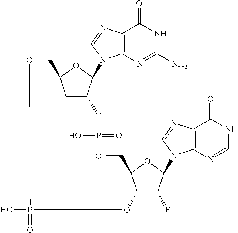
C12=C(N=CN1C1C3CC(O1)COP(=O)(O)OC1C(F)C(N4C5=C(C(=O)NC=N5)N=C4)OC1COP(=O)(O)O3)C(=O)NC(N)=N2
